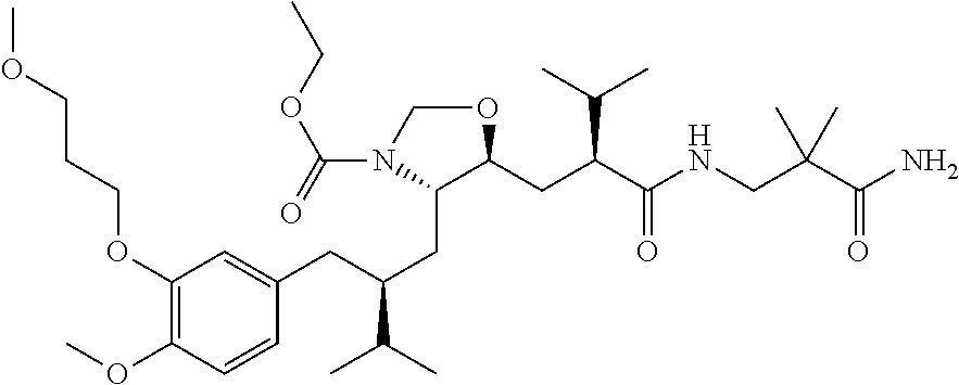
C1(CC(CC2=CC(OCCCOC)=C(OC)C=C2)C(C)C)C(CC(C(NCC(C(N)=O)(C)C)=O)C(C)C)OCN1C(OCC)=O
